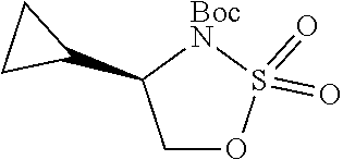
S1(=O)(=O)OCC(C2CC2)[BocN]1
